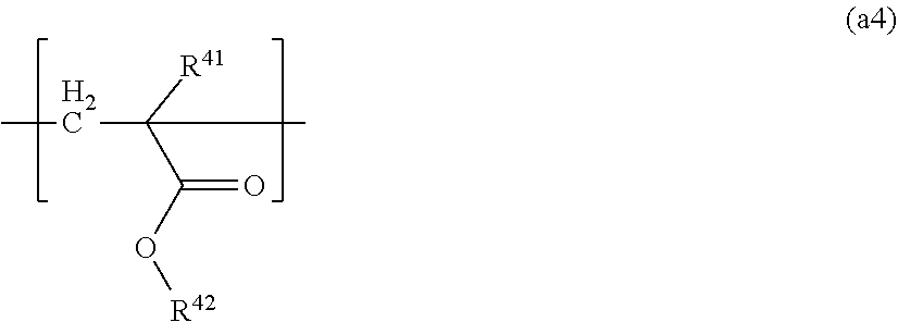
C(C)([R41])(C(O[R42])=O)CC
